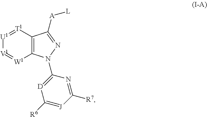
C12=C([T1]=[U1][V1]=[W1]1)C([A][L])=NN2C1=[D]C([R6])=[J]C([R7])=N1
